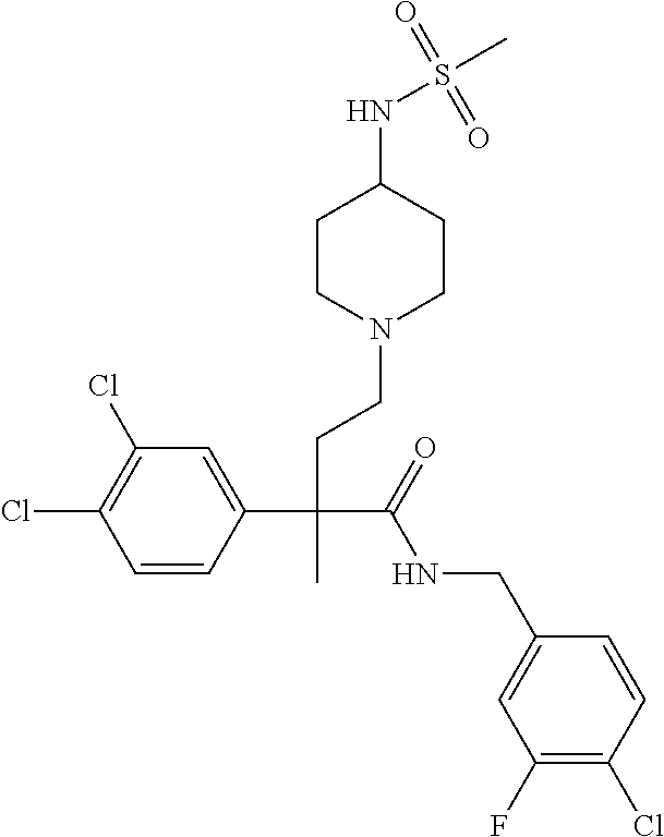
C1=CC(C(CCN2CCC(NS(C)(=O)=O)CC2)(C(=O)NCC2=CC(F)=C(Cl)C=C2)C)=CC(Cl)=C1Cl
